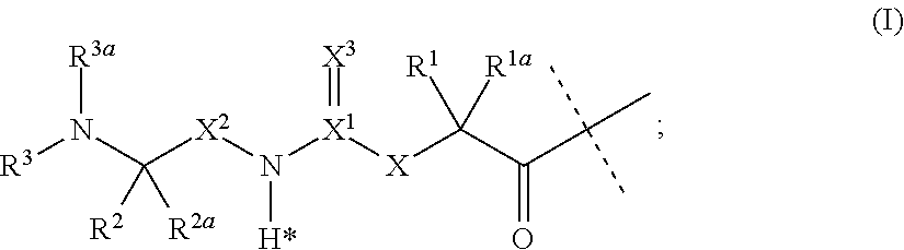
[R3]N(C([X2]N([X1]([X]C(C(C(C)(C)C)=O)([R1a])[R1])=[X3])[H*])([R2])[R2a])[R3a]
